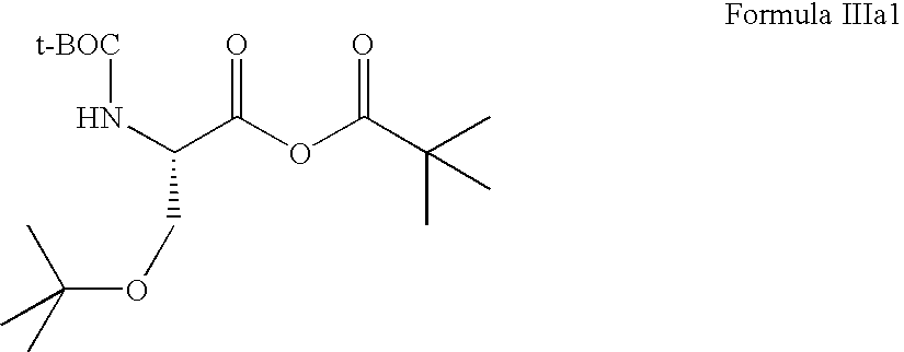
N(C(C(OC(C(C)(C)C)=O)=O)COC(C)(C)C)[t-BOC]
